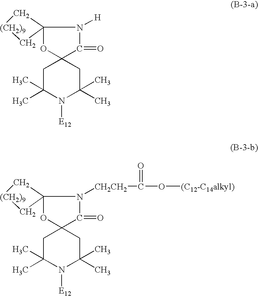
[(CH2)9]1CC2(C1)OC1(C(=O)N2[H])CC(C)(C)N([E12])C(C)(C)C1.[(CH2)9]1CC2(C1)OC1(C(=O)N2[CH2CH2]C(O[(C12-C14alkyl)])=O)CC(C)(C)N([E12])C(C)(C)C1
